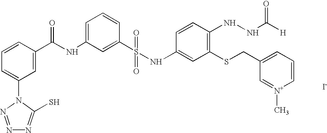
[I-].C1(NS(C2=CC(NC(C3=CC(N4C(S)=NN=N4)=CC=C3)=O)=CC=C2)(=O)=O)=CC(SCC2=CC=C[N+](C)=C2)=C(NNC([H])=O)C=C1
